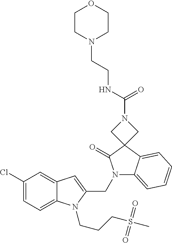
C1(Cl)=CC=C2C(=C1)C=C(CN1C3=CC=CC=C3C3(C1=O)CN(C(NCCN1CCOCC1)=O)C3)N2CCCS(C)(=O)=O
